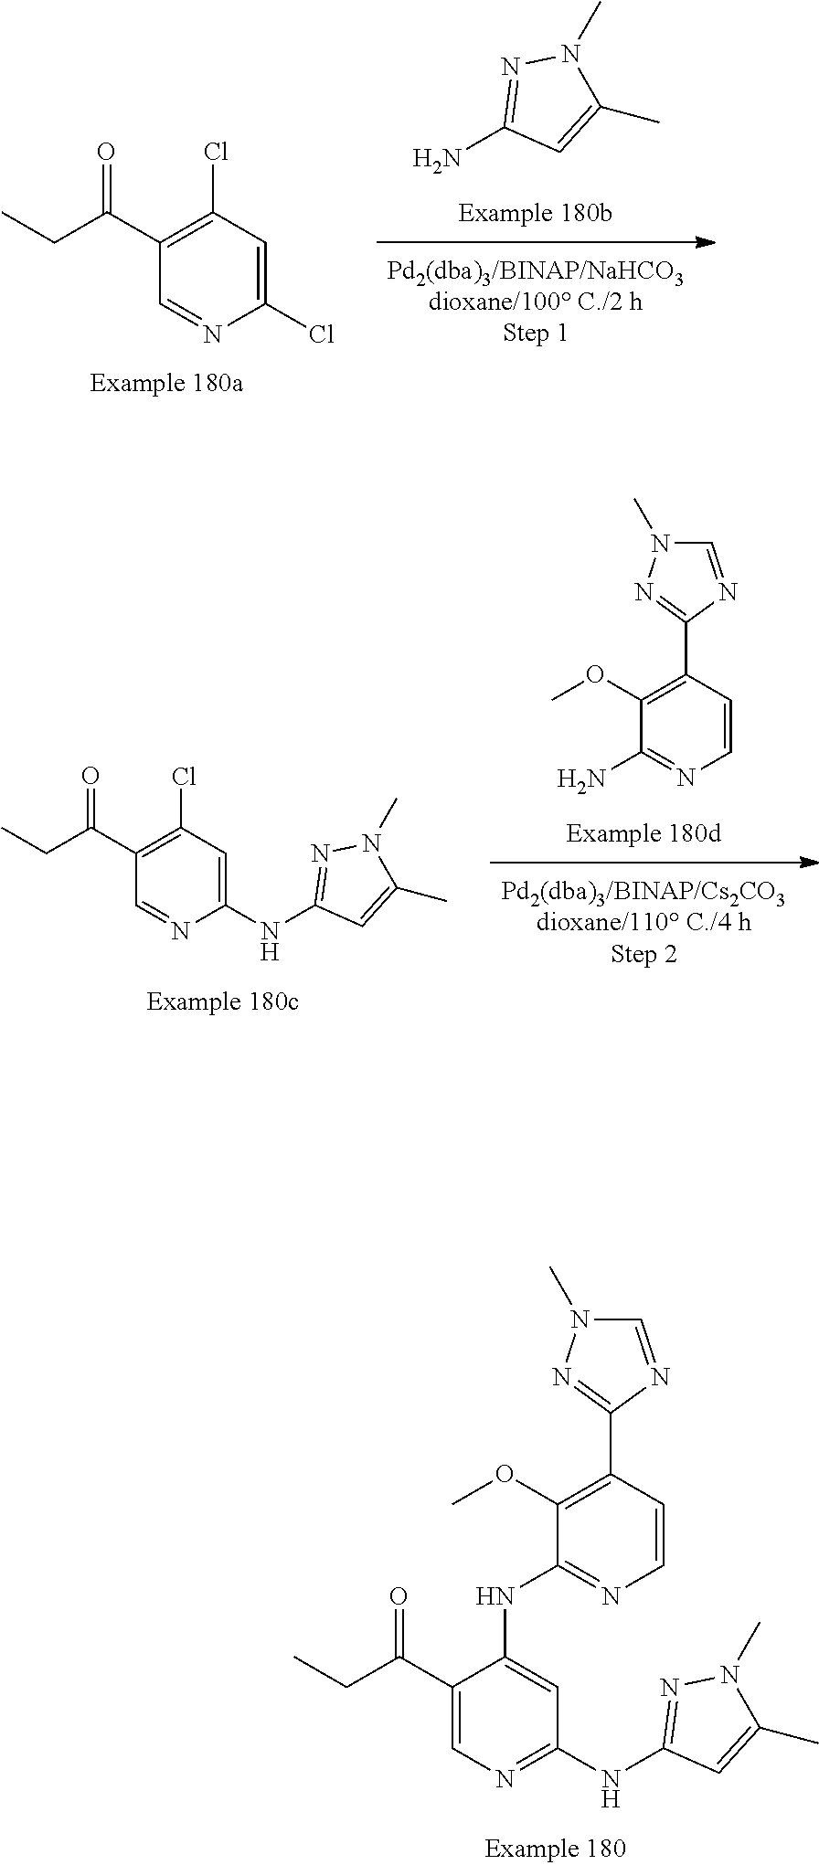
C1(NC2=NN(C)C(C)=C2)=NC=C(C(CC)=O)C(NC2=NC=CC(C3=NN(C)C=N3)=C2OC)=C1.C1(N)=NN(C)C(C)=C1.C1=NC(Cl)=CC(Cl)=C1C(CC)=O.C1(N)=NC=CC(C2=NN(C)C=N2)=C1OC.C1=NC(NC2=NN(C)C(C)=C2)=CC(Cl)=C1C(CC)=O
